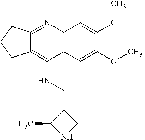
C12=NC3=C(C(NCC4C(C)NC4)=C1CCC2)C=C(OC)C(OC)=C3
